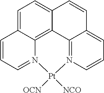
C1=C2C3=C4C(=C1)C=CC1=CC=CN(=C41)[Pt]([OCN])([NCO])N3=CC=C2
